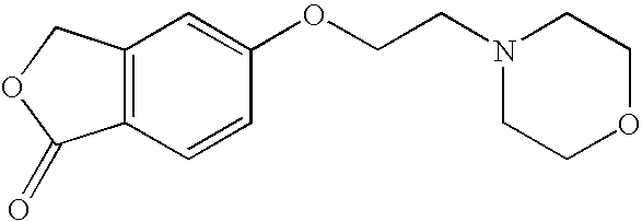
O=C1C2=C(CO1)C=C(OCCN1CCOCC1)C=C2
